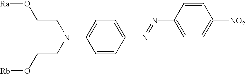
C1=CC(N=NC2=CC=C([NO2])C=C2)=CC=C1N(CCO[Rb])CCO[Ra]
